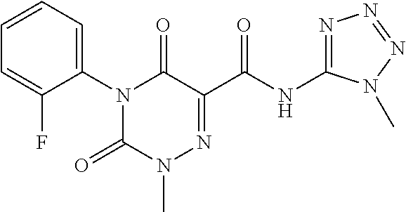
N1(C2=CC=CC=C2F)C(=O)N(C)N=C(C(NC2=NN=NN2C)=O)C1=O
